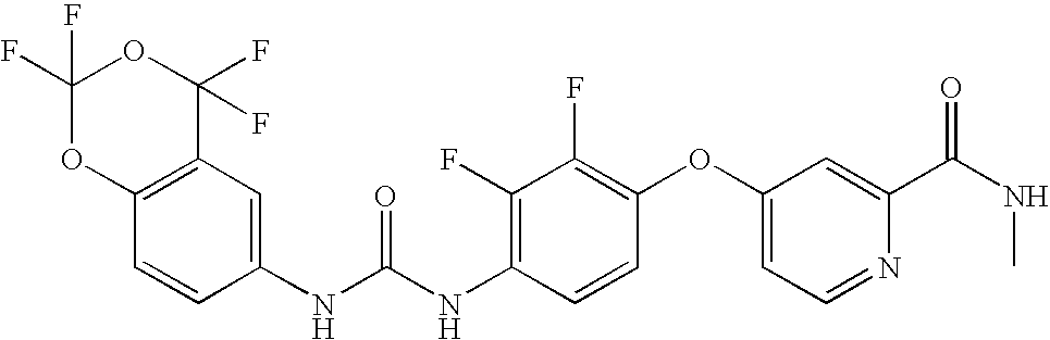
C1=CC(NC(NC2=C(F)C(F)=C(OC3=CC=NC(C(=O)NC)=C3)C=C2)=O)=CC2=C1OC(F)(F)OC2(F)F
